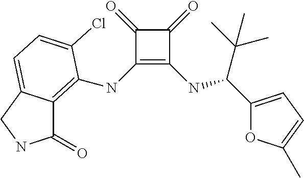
C1(=O)C(NC2=C3C(=O)NCC3=CC=C2Cl)=C(NC(C(C)(C)C)C2=CC=C(C)O2)C1=O
